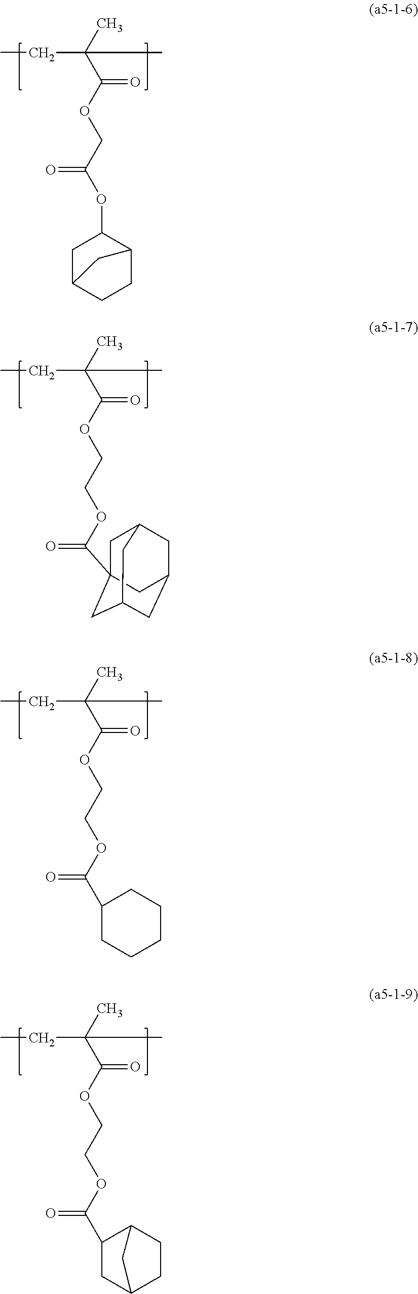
C(C(C)(C(OCC(=O)OC1CC2CCC1C2)=O)C)C.C(C(C)(C(OCCOC(=O)C12CC3CC(CC(C1)C3)C2)=O)C)C.C(C(C)(C(OCCOC(=O)C1CCCCC1)=O)C)C.C(C(C)(C(OCCOC(=O)C1CC2CCC1C2)=O)C)C
